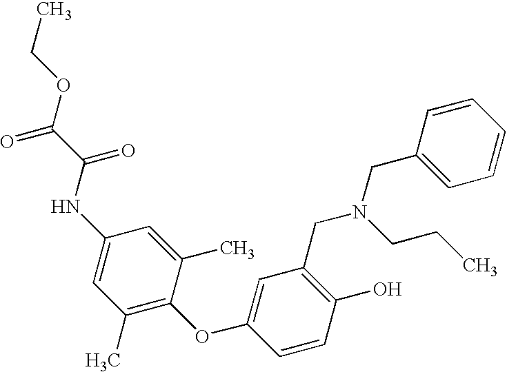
C1(O)=C(CN(CC2=CC=CC=C2)CCC)C=C(OC2=C(C)C=C(NC(C(OCC)=O)=O)C=C2C)C=C1
